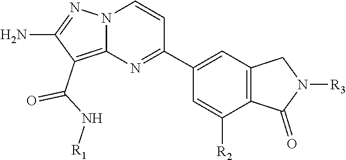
C1(N)=NN2C(=C1C(N[R1])=O)N=C(C1=CC3=C(C([R2])=C1)C(=O)N([R3])C3)C=C2
